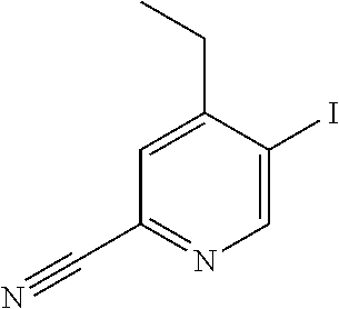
C1(I)=CN=C(C#N)C=C1CC
